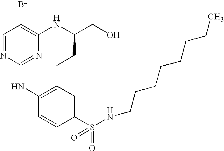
C1=NC(NC2=CC=C(S(=O)(=O)NCCCCCCCC)C=C2)=NC(NC(CO)CC)=C1Br
